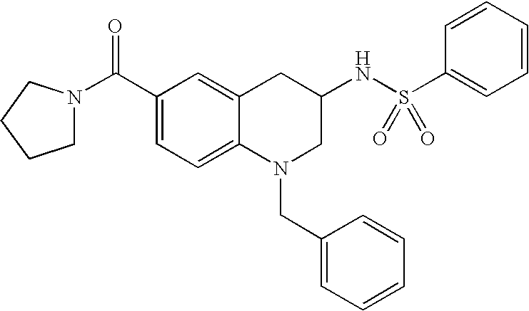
C1(C(N2CCCC2)=O)=CC=C2C(=C1)CC(NS(C1=CC=CC=C1)(=O)=O)CN2CC1=CC=CC=C1
